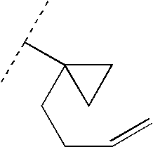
C1(CCC=C)(C(C)C)CC1
